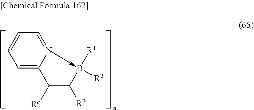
C1=C(C(C(B([R1])[R2])[R3])[Re])N=CC=C1
